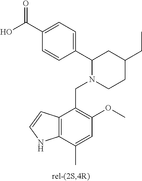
C1(C(O)=O)=CC=C(C2N(CC3=C(OC)C=C(C)C4=C3C=CN4)CCC(CC)C2)C=C1
